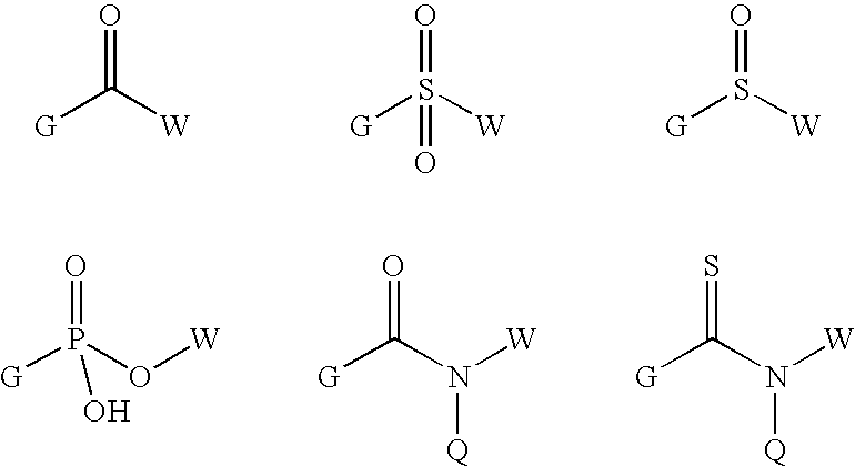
[G]C([W])=O.[G]S([W])(=O)=O.[G]S([W])=O.[G]P(O[W])(=O)O.[G]C(N([W])[Q])=O.[G]C(N([W])[Q])=S
